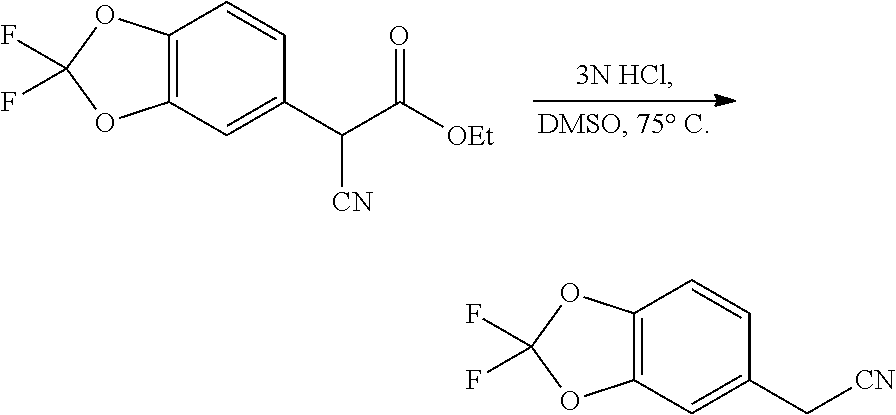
C12=C(C=C(C([CN])C([OEt])=O)C=C1)OC(F)(F)O2.C12=C(C=C(C[CN])C=C1)OC(F)(F)O2
